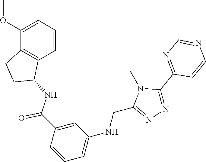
C1(C2=NN=C(CNC3=CC=CC(C(NC4C5=C(C(OC)=CC=C5)CC4)=O)=C3)N2C)=NC=NC=C1
